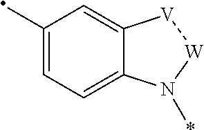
C1(C)=CC=C2C(=C1)[V][W]N2*
